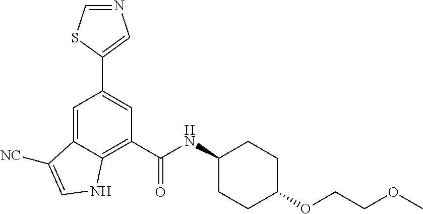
N1=CSC(C2=CC(C(NC3CCC(OCCOC)CC3)=O)=C3C(=C2)C([NC])=CN3)=C1
